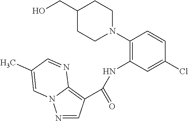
C1(Cl)=CC(NC(C2=C3N(N=C2)C=C(C)C=N3)=O)=C(N2CCC(CO)CC2)C=C1
